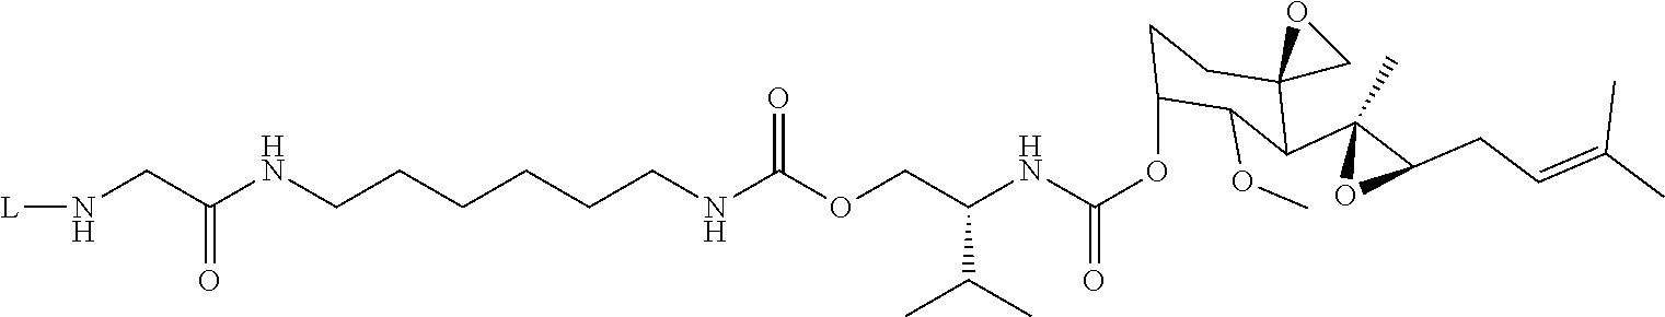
C(CCCCNC(OCC(NC(OC1CCC2(C(C3(C)OC3CC=C(C)C)C1OC)CO2)=O)C(C)C)=O)CNC(CN[L])=O
